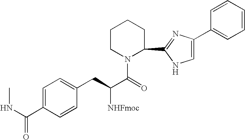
C1=C(C(NC)=O)C=CC(CC(C(=O)N2C(C3=NC(C4=CC=CC=C4)=CN3)CCCC2)[NHFmoc])=C1
